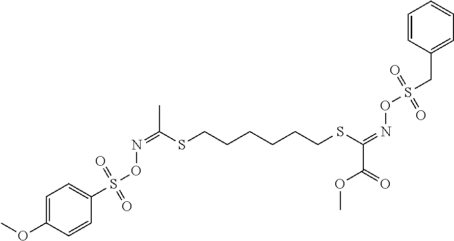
C1=C(OC)C=CC(S(ON=C(SCCCCCCSC(=NOS(CC2=CC=CC=C2)(=O)=O)C(=O)OC)C)(=O)=O)=C1
